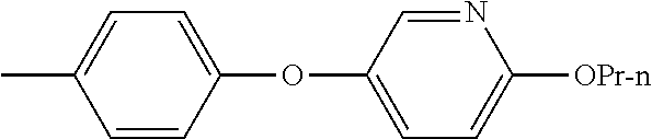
CC1=CC=C(OC2=CC=C([OPr-n])N=C2)C=C1
